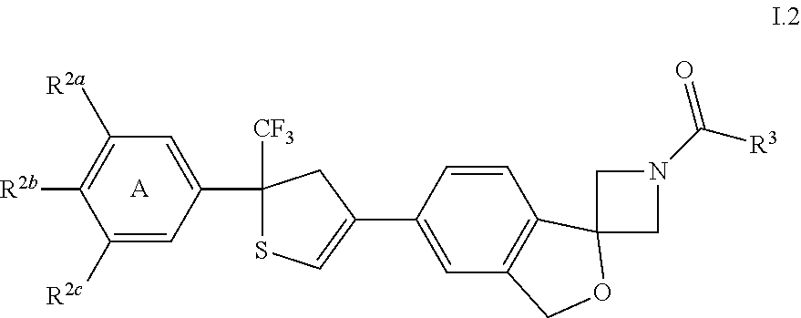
C1=C([R2c])C([R2b])=C([R2a])C=C1C1([CF3])CC(C2=CC3=C(C=C2)C2(OC3)CN(C([R3])=O)C2)=CS1.[A]
